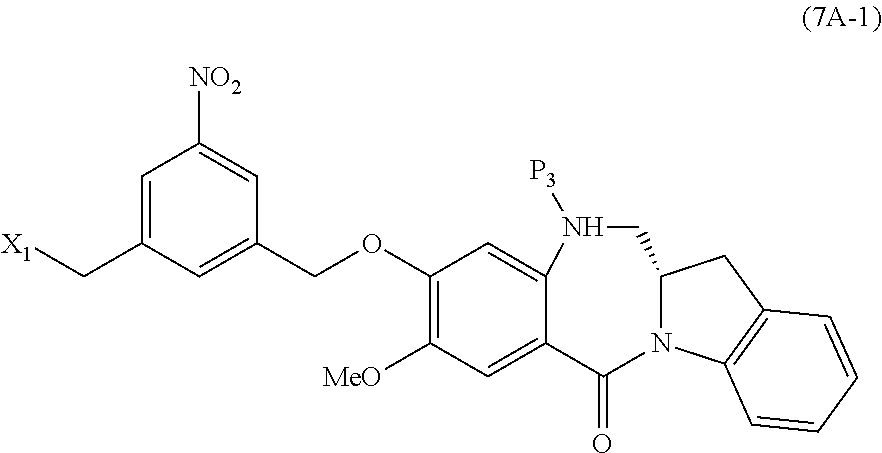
C1(COC2=C([MeO])C=C3C(=C2)N([P3])CC2N(C3=O)C3=C(C2)C=CC=C3)=CC(C[X1])=CC([NO2])=C1
